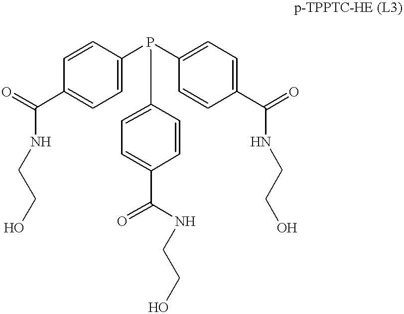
C1=CC(P(C2=CC=C(C(NCCO)=O)C=C2)C2=CC=C(C(=O)NCCO)C=C2)=CC=C1C(=O)NCCO
